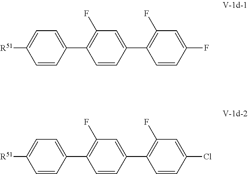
C1=CC(C2=C(F)C=C(C3=C(F)C=C(F)C=C3)C=C2)=CC=C1[R51].C1=CC(C2=C(F)C=C(C3=C(F)C=C(Cl)C=C3)C=C2)=CC=C1[R51]
